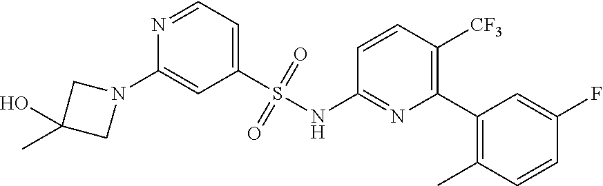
N1(C2=CC(S(NC3=NC(C4=C(C)C=CC(F)=C4)=C([CF3])C=C3)(=O)=O)=CC=N2)CC(C)(O)C1
